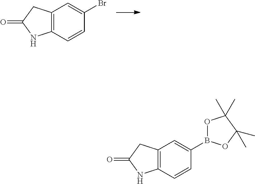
C12=C(C=CC(Br)=C1)NC(=O)C2.C12=C(C=CC(B3OC(C)(C)C(C)(C)O3)=C1)NC(=O)C2
